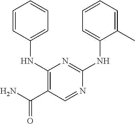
C1(NC2=CC=CC=C2)=C(C(N)=O)C=NC(NC2=CC=CC=C2C)=N1
